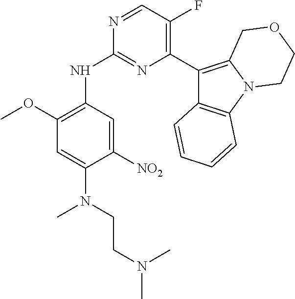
C1(C2=C(F)C=NC(NC3=C(OC)C=C(N(CCN(C)C)C)C([NO2])=C3)=N2)=C2N(C3=C1C=CC=C3)CCOC2
